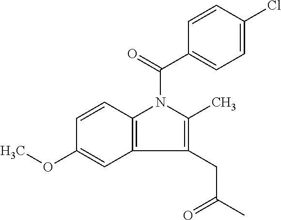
C1(CC(C)=O)=C(C)N(C(C2=CC=C(Cl)C=C2)=O)C2=C1C=C(OC)C=C2
